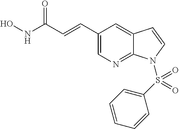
ONC(C=CC1=CN=C2C(=C1)C=CN2S(C1=CC=CC=C1)(=O)=O)=O
